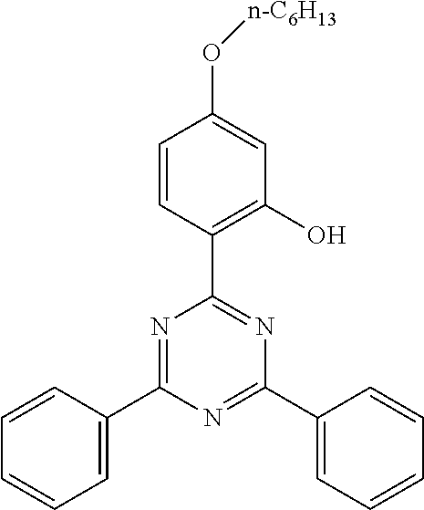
C1(C2=NC(C3=CC=CC=C3)=NC(C3=C(O)C=C(O[n-C6H13])C=C3)=N2)=CC=CC=C1
